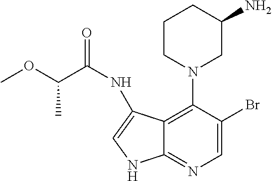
C1=C(Br)C(N2CC(N)CCC2)=C2C(=N1)NC=C2NC(C(C)OC)=O
